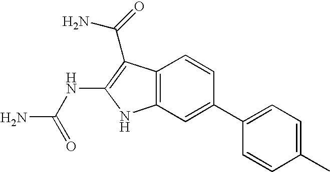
C12=C(C=C(C3=CC=C(C)C=C3)C=C1)NC(NC(N)=O)=C2C(N)=O
